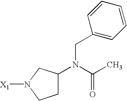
C1C(N(C(C)=O)CC2=CC=CC=C2)CN([X1])C1
